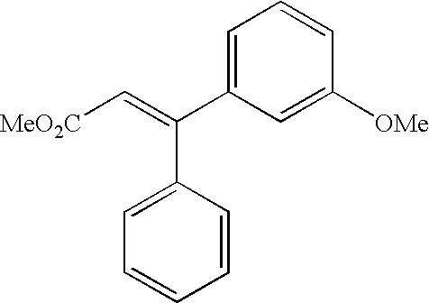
C1=C(C(=C[MeO2C])C2=CC=CC=C2)C=C([OMe])C=C1
